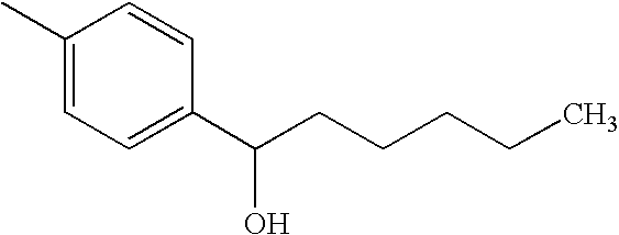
C1(C)=CC=C(C(CCCCC)O)C=C1
